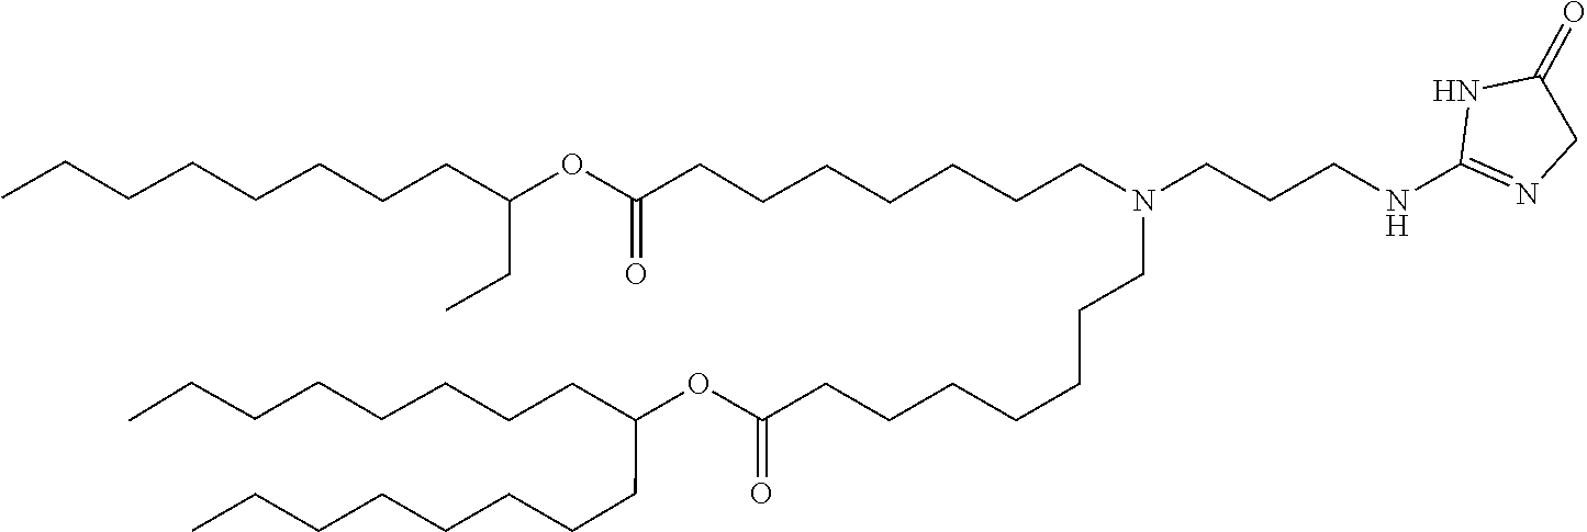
O(C(=O)CCCCCCCN(CCCCCCCC(OC(CC)CCCCCCCC)=O)CCCNC1=NCC(=O)N1)C(CCCCCCCC)CCCCCCCC
